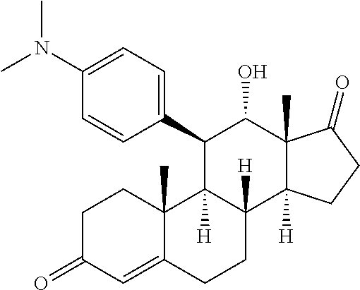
CN(C1=CC=C(C2C3([H])C([H])(C4([H])C(C)(C(=O)CC4)C2O)CCC2=CC(=O)CCC23C)C=C1)C
